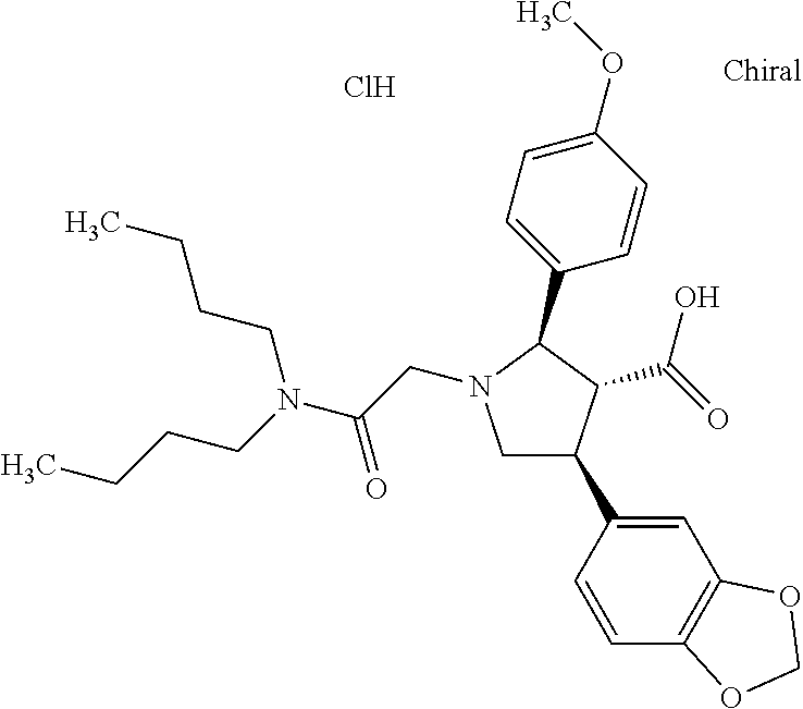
C1C(C2=CC3=C(C=C2)OCO3)C(C(=O)O)C(C2=CC=C(OC)C=C2)N1CC(N(CCCC)CCCC)=O.Cl
